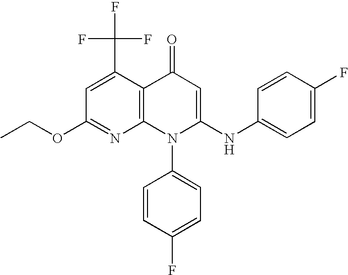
C1(OCC)=NC2=C(C(C(F)(F)F)=C1)C(=O)C=C(NC1=CC=C(F)C=C1)N2C1=CC=C(F)C=C1
